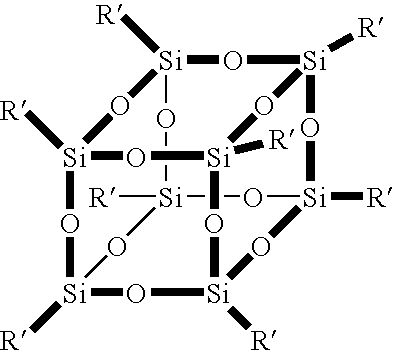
[Si]12([R])O[Si]3([R])O[Si]4([R])O[Si]5([R])O[Si]([R])(O3)O[Si]([R])(O1)O[Si]([R])(O[Si]([R])(O4)O2)O5
